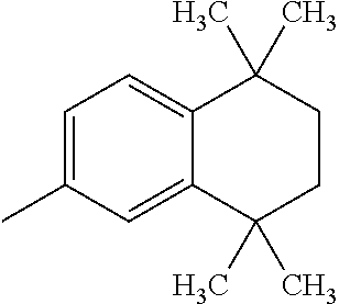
C1=C(C)C=C2C(=C1)C(C)(C)CCC2(C)C
